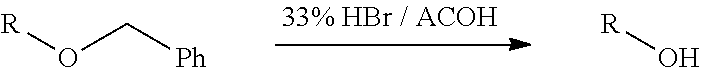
[R]OC[Ph].[R]O
